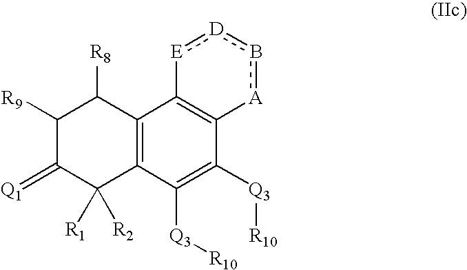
C1([R9])C(=[Q1])C([R1])([R2])C2=C(C1[R8])C1=C(C([Q3][R10])=C2[Q3][R10])[A]b[D]:[E]1
